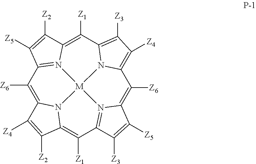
C1([Z6])=C2N3C(=C([Z1])C4=N5C(=C([Z6])C6=C([Z4])C([Z3])=C7C([Z1])=C8N(=C1C([Z5])=C8[Z2])[M]53N76)C([Z5])=C4[Z3])C([Z2])=C2[Z4]
